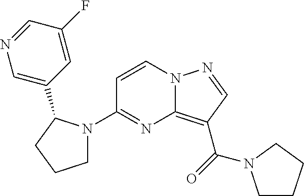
C12=C(C(=O)N3CCCC3)C=NN1C=CC(N1CCCC1C1=CN=CC(F)=C1)=N2
